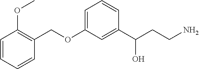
C(OC1=CC=CC(C(CCN)O)=C1)C1=C(OC)C=CC=C1
